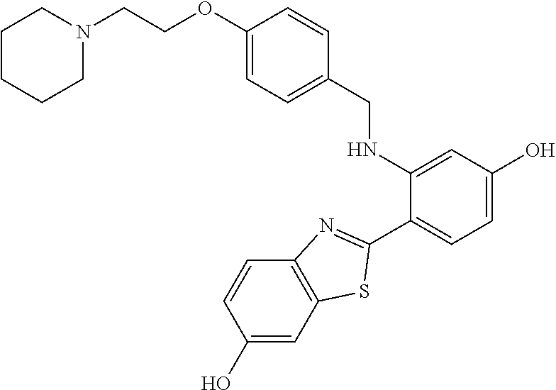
C1(C2=NC3=C(C=C(O)C=C3)S2)=CC=C(O)C=C1NCC1=CC=C(OCCN2CCCCC2)C=C1
